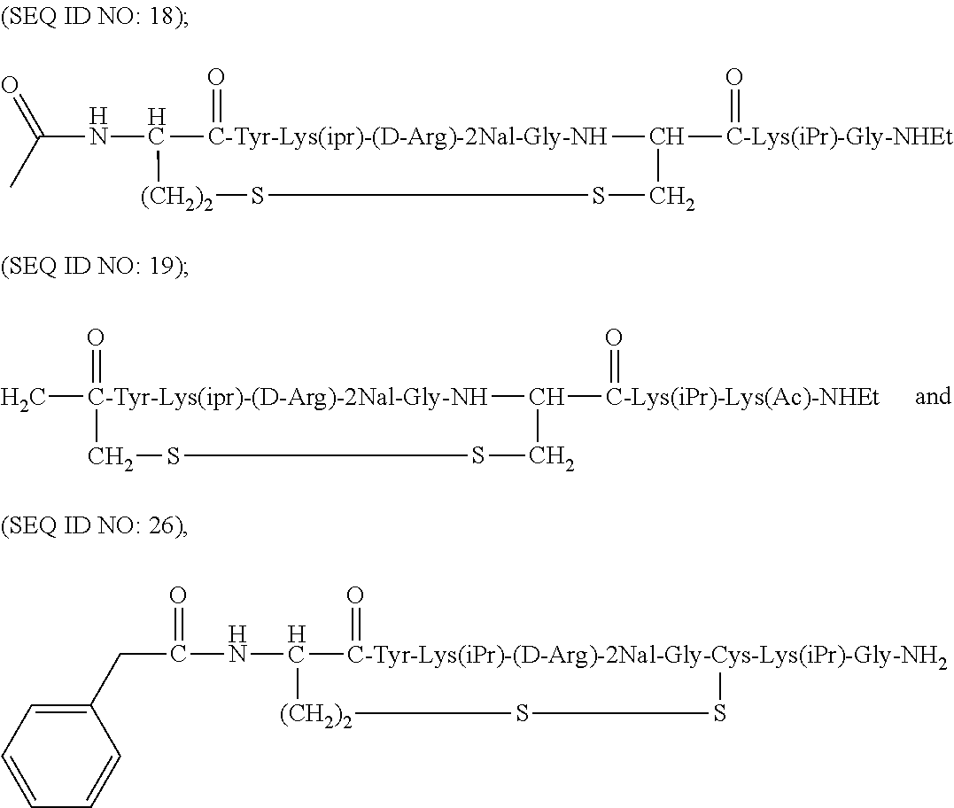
C[C-Tyr-Lys(ipr)-(D-Arg)-2Nal-Gly-NH]1(=O)C([C-Lys(iPr)-Lys(Ac)-NHEt]=O)CSSC1.C(NC1[C-Tyr-Lys(ipr)-(D-Arg)-2Nal-Gly-NH](=O)C([C-Lys(iPr)-Gly-NHEt]=O)CSS[(CH2)2]1)(C)=O.C1(CC(NC2[C-Tyr-Lys(iPr)-(D-Arg)-2Nal-Gly-Cys-Lys(iPr)-Gly-NH2](=O)SS[(CH2)2]2)=O)=CC=CC=C1
